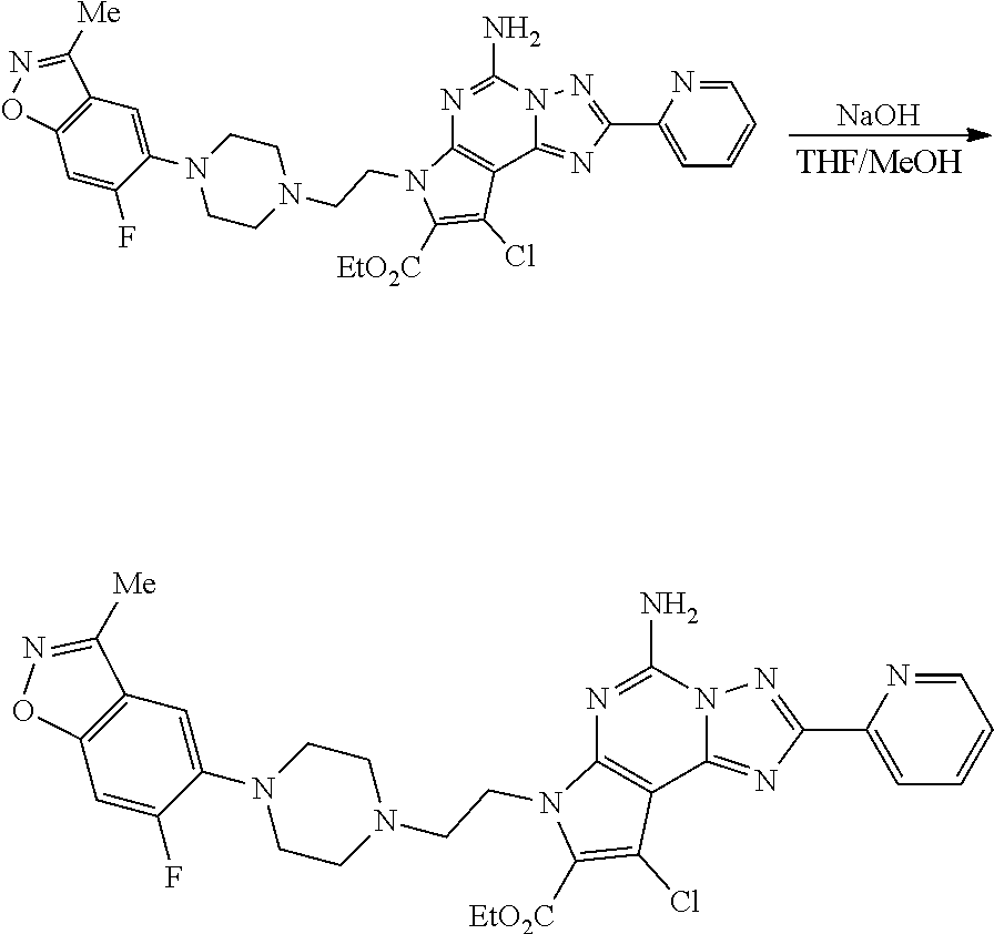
[NaOH].C1(C2=NN3C(=N2)C2=C(N=C3N)N(CCN3CCN(C4=CC5=C(C=C4F)ON=C5[Me])CC3)C([EtO2C])=C2Cl)=CC=CC=N1.C1(C2=NN3C(=N2)C2=C(N=C3N)N(CCN3CCN(C4=CC5=C(C=C4F)ON=C5[Me])CC3)C([EtO2C])=C2Cl)=CC=CC=N1
